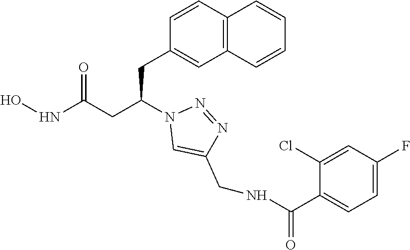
C1(CC(CC(NO)=O)N2C=C(CNC(C3=CC=C(F)C=C3Cl)=O)N=N2)=CC2=C(C=C1)C=CC=C2
